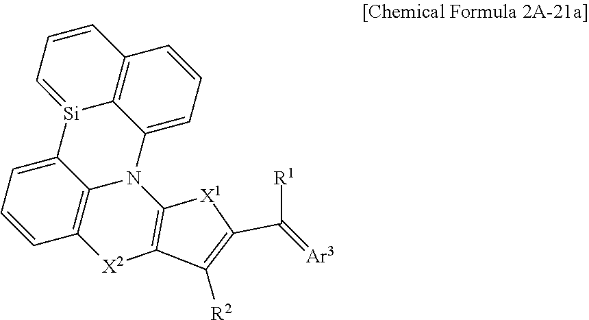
C12=CC=CC3=C1N(C1=CC=CC4=C1[Si]2=CC=C4)C1=C([X2]3)C([R2])=C(C([R1])=[Ar3])[X1]1
